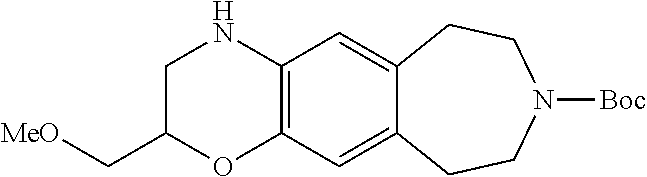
C1C(C[MeO])OC2=C(N1)C=C1C(=C2)CCN([Boc])CC1
